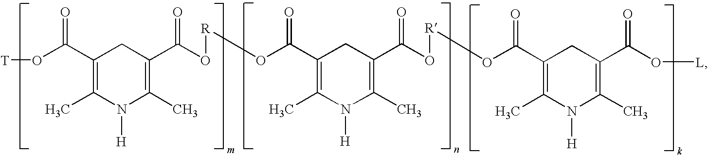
C1(C(O[T])=O)=C(C)N([H])C(C)=C(C(O[R]OC(=O)C2=C(C)N([H])C(C)=C(C(O[R]OC(=O)C3=C(C)N([H])C(C)=C(C(O[L])=O)C3)=O)C2)=O)C1
